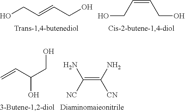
OCC=CCO.OCC=CCO.C=CC(CO)O.C(=C(N)[CN])([NC])N
